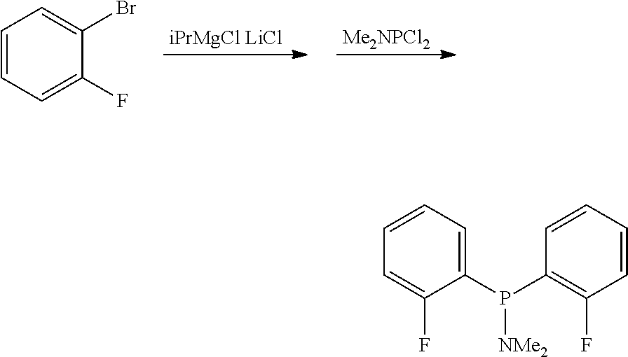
[iPrMgCl LiCl].[Me2NPCl2].C1=CC=C(F)C(Br)=C1.C1=CC=C(P(C2=C(F)C=CC=C2)[NMe2])C(F)=C1
